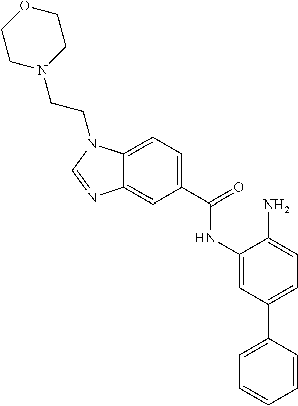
C12=CC(C(=O)NC3=CC(C4=CC=CC=C4)=CC=C3N)=CC=C1N(CCN1CCOCC1)C=N2
